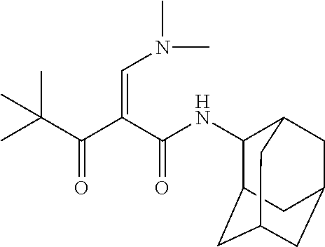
C1(NC(C(C(C(C)(C)C)=O)=CN(C)C)=O)C2CC3CC(CC1C3)C2
